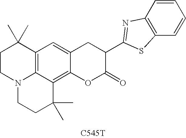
C1CN2C3=C(C1(C)C)C=C1C(=C3C(C)(C)CC2)OC(=O)C(C2=NC3=C(C=CC=C3)S2)C1.[C545T]
